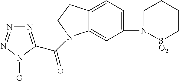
N1=C(C(=O)N2C3=CC(N4[SO2]CCCC4)=CC=C3CC2)N([G])N=N1
